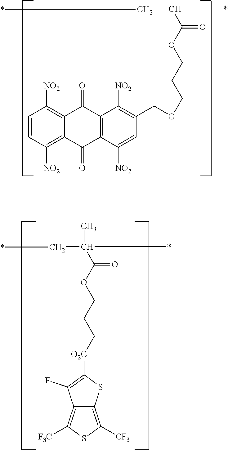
C1=CC([NO2])=C2C(=C1[NO2])C(=O)C1=C(C2=O)C([NO2])=CC(COCCCOC(C(*)C*)=O)=C1[NO2].C12=C([F3C])SC([CF3])=C1SC([O2C]CCCOC(C(C)(*)C*)=O)=C2F
